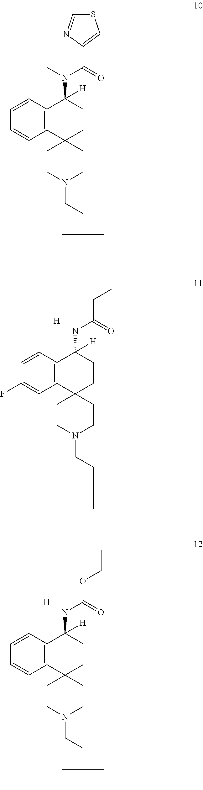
[H].C12=C(C=CC(F)=C1)C([H])(NC(CC)=O)CCC21CCN(CCC(C)(C)C)CC1.[H].C12=C(C=CC=C1)C([H])(NC(OCC)=O)CCC21CCN(CCC(C)(C)C)CC1.C12=C(C=CC=C1)C([H])(N(C(C1=CSC=N1)=O)CC)CCC21CCN(CCC(C)(C)C)CC1
